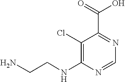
C1(Cl)=C(NCCN)N=CN=C1C(=O)O
